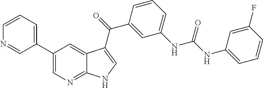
C1(C2=CC=CN=C2)=CN=C2C(=C1)C(C(=O)C1=CC(NC(NC3=CC=CC(F)=C3)=O)=CC=C1)=CN2
